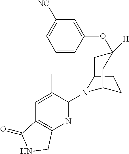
C12CCC(N1C1=NC3=C(C=C1C)C(=O)NC3)CC(OC1=CC([NC])=CC=C1)([H])C2
